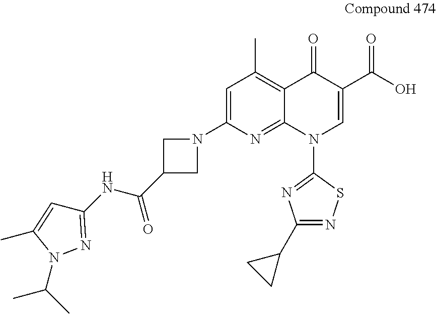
C1=C(N2CC(C(NC3=NN(C(C)C)C(C)=C3)=O)C2)N=C2C(=C1C)C(=O)C(C(O)=O)=CN2C1=NC(C2CC2)=NS1
